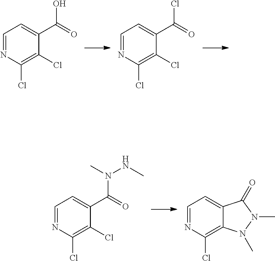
C1=NC(Cl)=C(Cl)C(C(=O)O)=C1.C1=NC(Cl)=C(Cl)C(C(=O)Cl)=C1.C1=NC(Cl)=C(Cl)C(C(=O)N(C)NC)=C1.C1=NC(Cl)=C2C(=C1)C(=O)N(C)N2C
